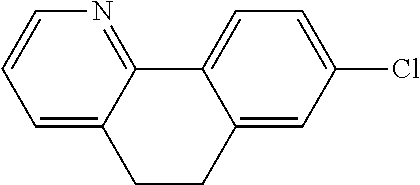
C1=C2C(=NC=C1)C1=CC=C(Cl)C=C1CC2
